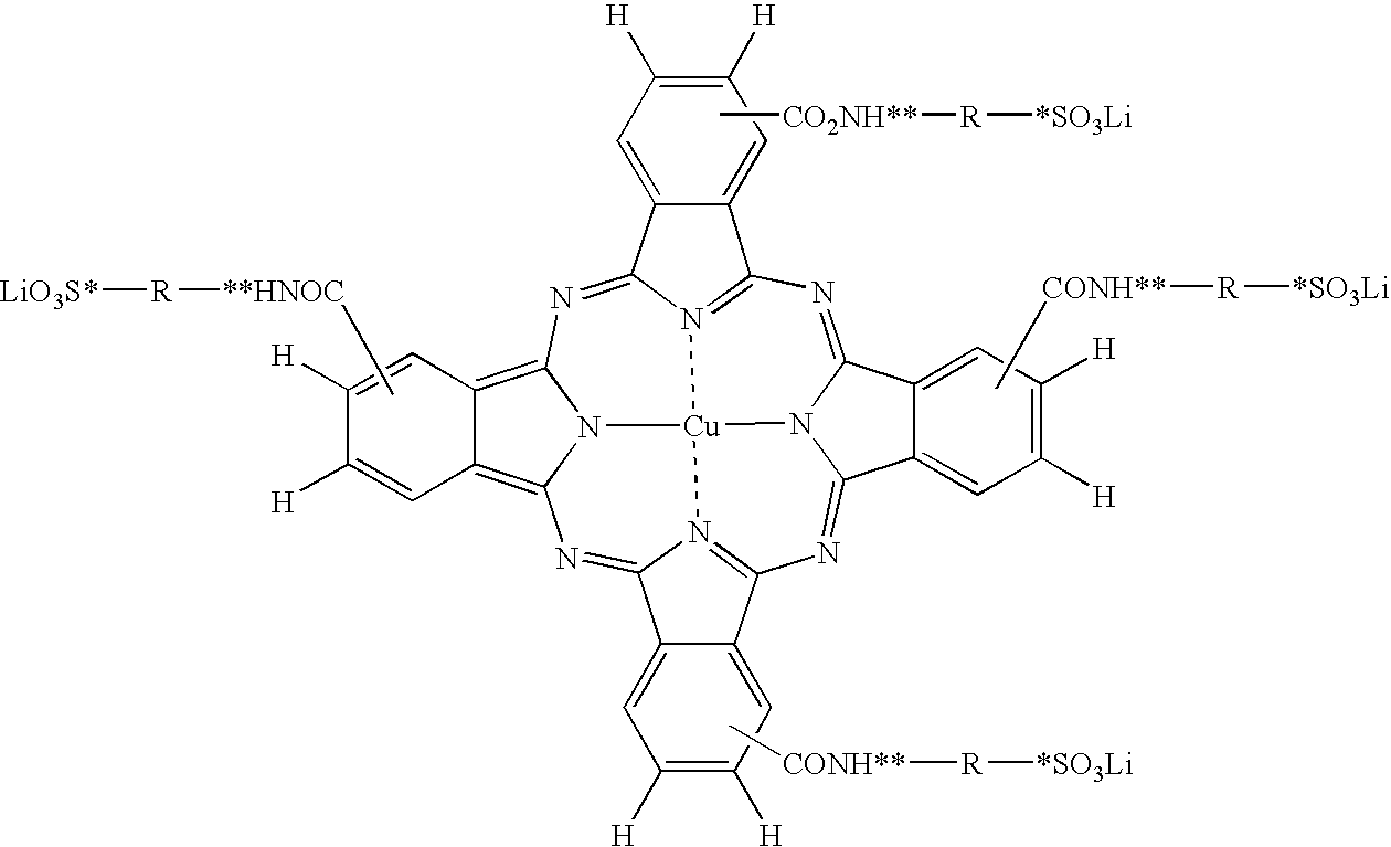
N1=C2N3C(=NC4=N5C(=NC6=C7C(=C8N6[Cu]35N3=C1C1=CC([H])=C([H])C=C1C3=N8)C=C([H])C([H])=C7)C1=CC([H])=C([H])C=C41)C1=CC([H])=C([H])C=C21.C[**HNOC][R][LiO3S*].C[CONH**][R][*SO3Li].C[CONH**][R][*SO3Li].C[CO2NH**][R][*SO3Li]
